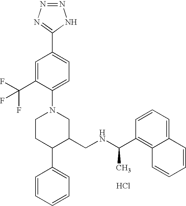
C1(C(NCC2CN(C3=CC=C(C4=NN=NN4)C=C3C(F)(F)F)CCC2C2=CC=CC=C2)C)=C2C(=CC=C1)C=CC=C2.Cl
